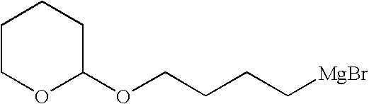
O(CCCC[MgBr])C1CCCCO1
